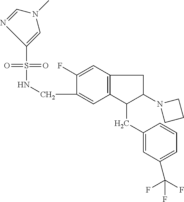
C(C1=CC2=C(C=C1F)CC(N1CCC1)C2CC1=CC(C(F)(F)F)=CC=C1)NS(=O)(=O)C1=CN(C)C=N1
